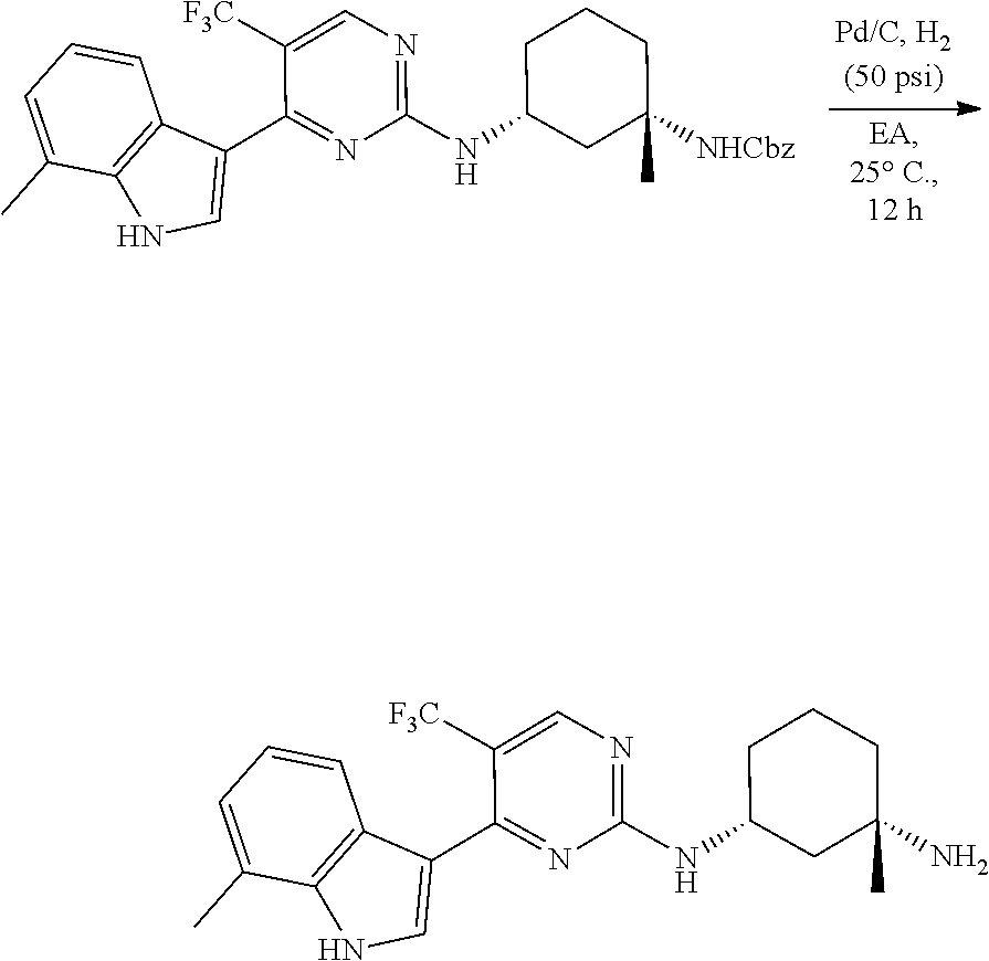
C1=CC=C(C)C2=C1C(C1=NC(NC3CC([NHCbz])(C)CCC3)=NC=C1[F3C])=CN2.C1=CC=C(C)C2=C1C(C1=NC(NC3CC(N)(C)CCC3)=NC=C1[F3C])=CN2
